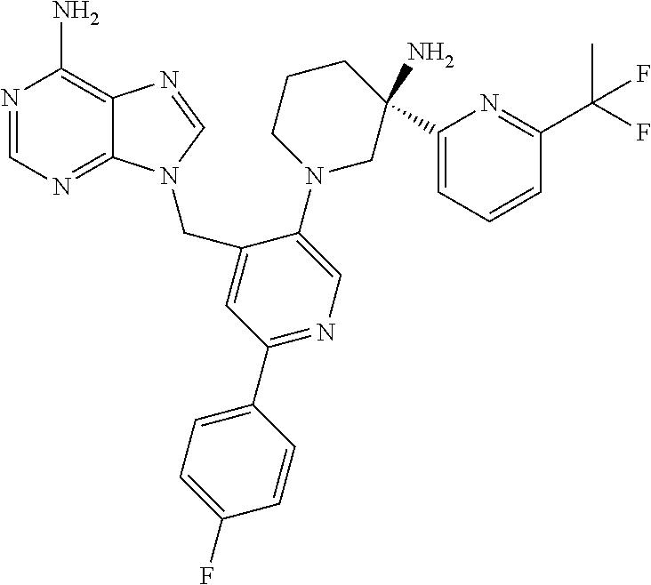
N1=CN=C2C(=C1N)N=CN2CC1=CC(C2=CC=C(F)C=C2)=NC=C1N1CC(N)(C2=CC=CC(C(F)(C)F)=N2)CCC1
